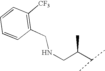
N(CC(C(C)C)C)CC1=C([CF3])C=CC=C1
